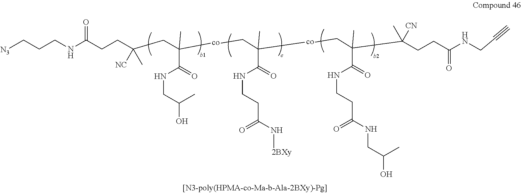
N(C(CCC(CC([co]CC(C)(C(NCCC(=O)NC)=O)[co]CC(C(CCC(NCC#C)=O)([CN])C)(C)C(NCCC(=O)NCC(O)C)=O)(C(=O)NCC(O)C)C)(C)[NC])=O)CCC[N3]
